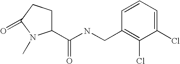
C(NCC1=C(Cl)C(Cl)=CC=C1)(=O)C1CCC(=O)N1C
